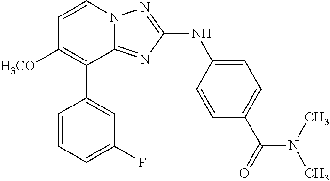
C1(C2=C([H3CO])C=CN3C2=NC(NC2=CC=C(C(=O)N(C)C)C=C2)=N3)=CC(F)=CC=C1
